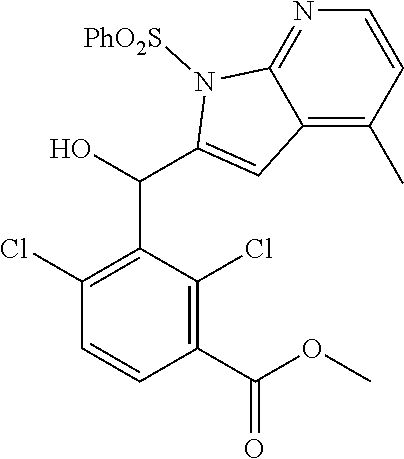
C1(Cl)=C(C(C2=CC3=C(C)C=CN=C3N2[PhO2S])O)C(Cl)=C(C(OC)=O)C=C1
